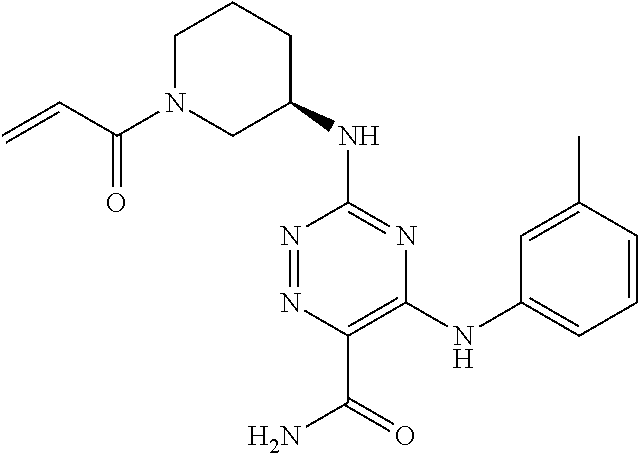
C1(NC2=NC(NC3=CC=CC(C)=C3)=C(C(=O)N)N=N2)CCCN(C(=O)C=C)C1
